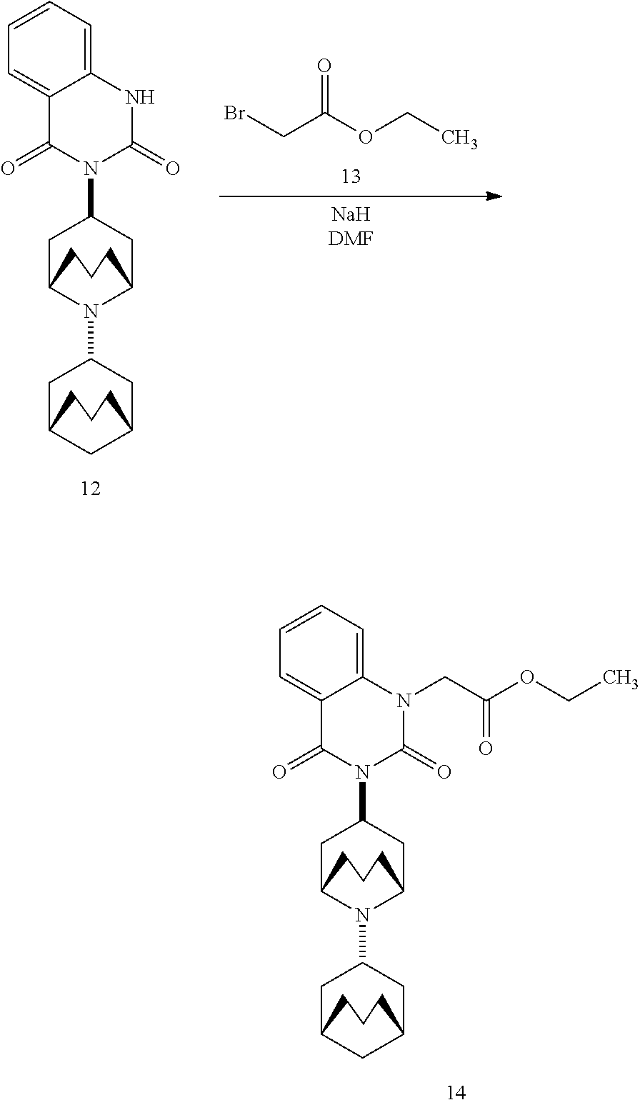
BrCC(OCC)=O.C1C2N(C3CC4CC(C3)CCC4)C(CC1N1C(=O)NC3=CC=CC=C3C1=O)CCC2.C1C2N(C3CC4CC(C3)CCC4)C(CC1N1C(=O)N(CC(OCC)=O)C3=CC=CC=C3C1=O)CCC2
